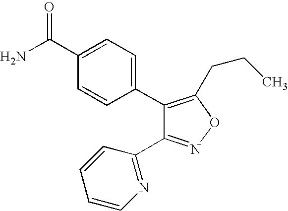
C1(C2=CC=C(C(N)=O)C=C2)=C(CCC)ON=C1C1=NC=CC=C1
